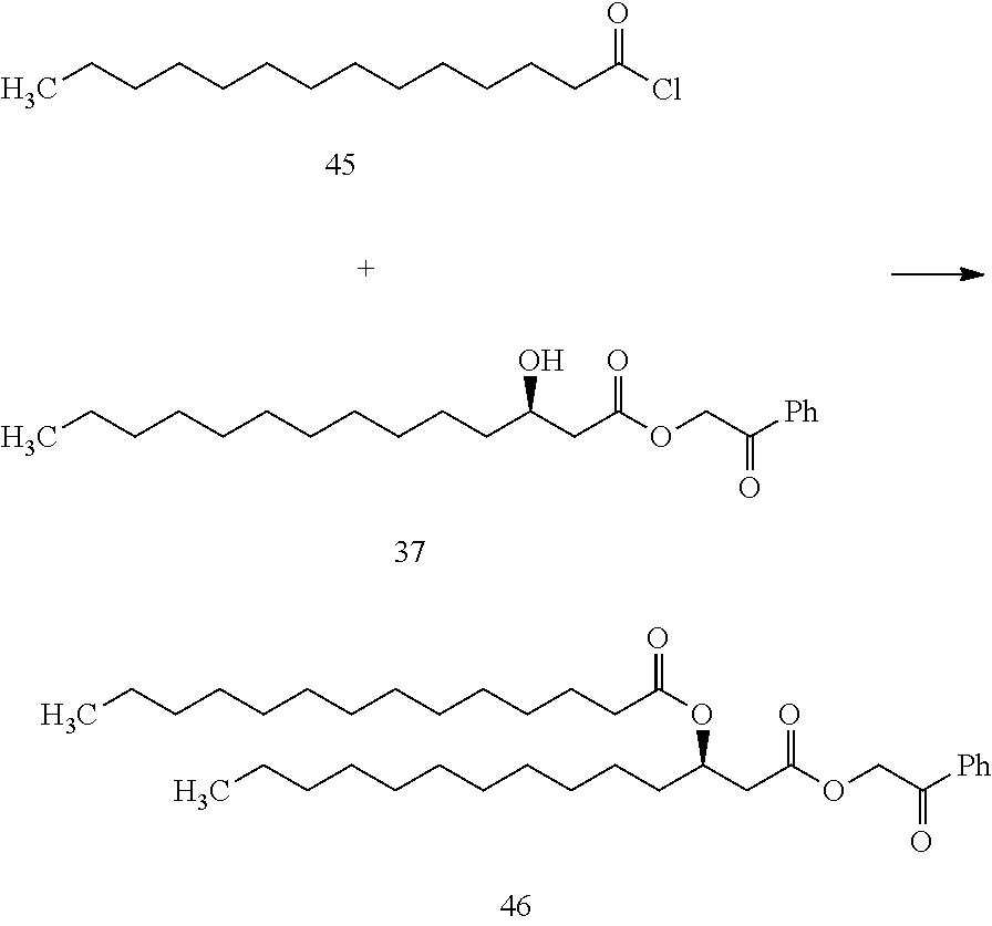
CCCCCCCCCCCC(CC(OCC([Ph])=O)=O)O.CCCCCCCCCCCCCC(Cl)=O.CCCCCCCCCCCC(CC(OCC([Ph])=O)=O)OC(CCCCCCCCCCCCC)=O
